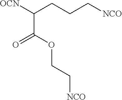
C(=O)(C(CCC[NCO])[OCN])OCC[NCO]
